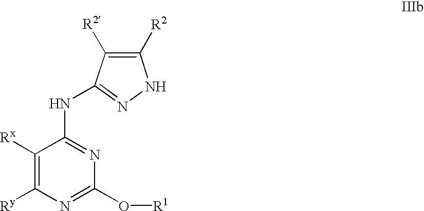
N(C1=NC(O[R1])=NC([Ry])=C1[Rx])C1=NNC([R2])=C1[R2]
